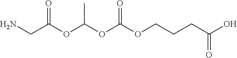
NCC(OC(OC(OCCCC(O)=O)=O)C)=O
